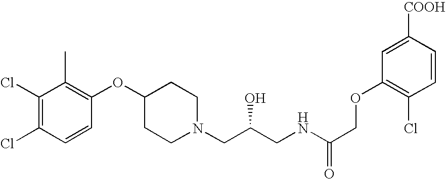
C1(Cl)=C(Cl)C=CC(OC2CCN(CC(CNC(=O)COC3=C(Cl)C=CC([COOH])=C3)O)CC2)=C1C
